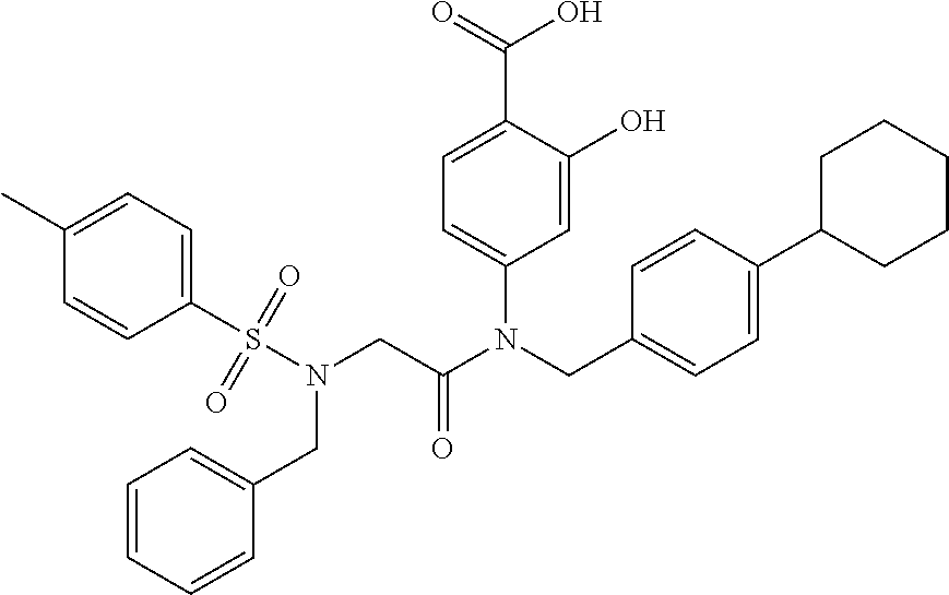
C1=C(O)C(C(=O)O)=CC=C1N(CC1=CC=C(C2CCCCC2)C=C1)C(CN(S(C1=CC=C(C)C=C1)(=O)=O)CC1=CC=CC=C1)=O
